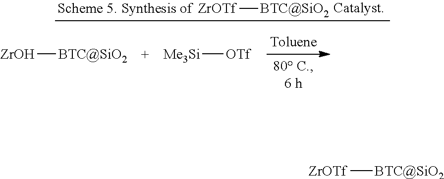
[ZrOTf][BTC@SiO2].[Catalyst].[ZrOH][BTC@SiO2].[Me3Si][OTf].[ZrOTf][BTC@SiO2]
